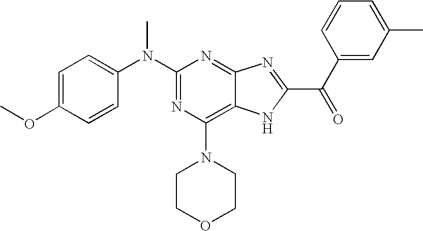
C1(N(C2=NC(N3CCOCC3)=C3C(=N2)N=C(C(C2=CC(C)=CC=C2)=O)N3)C)=CC=C(OC)C=C1
